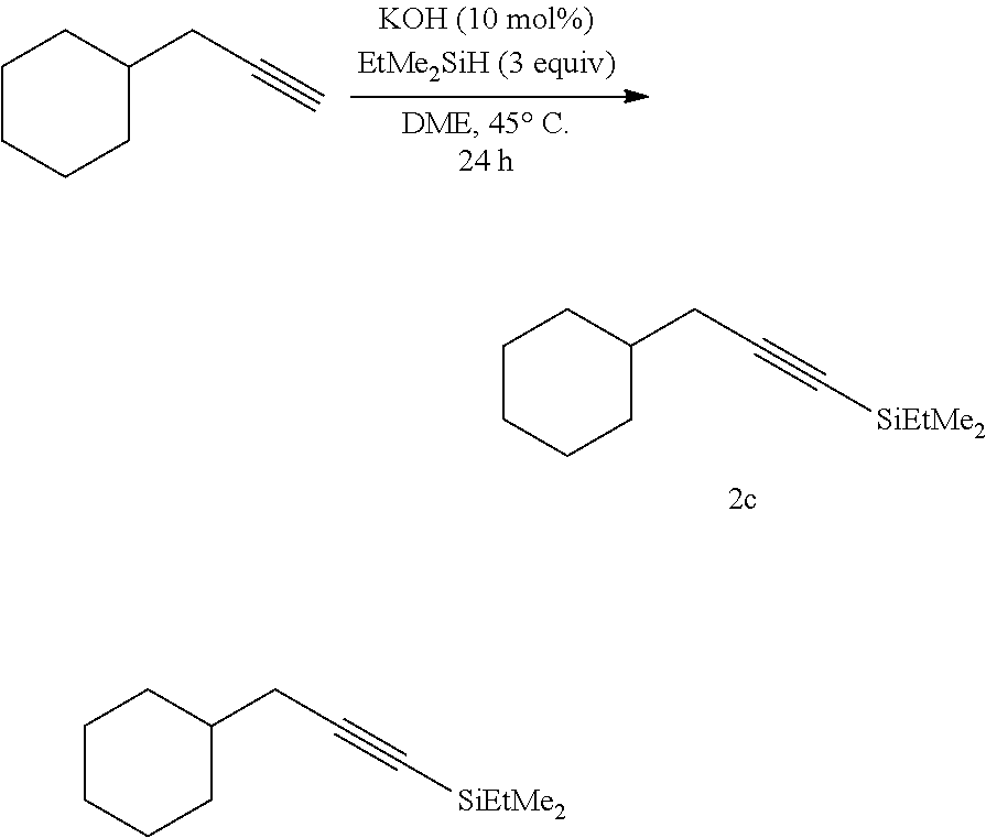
C1CCCC(CC#C[SiEtMe2])C1.C1CCCC(CC#C)C1.C1CCCC(CC#C[SiEtMe2])C1
